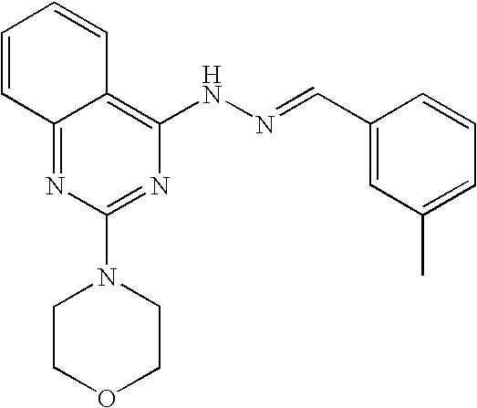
C1=CC=CC2=C(NN=CC3=CC(C)=CC=C3)N=C(N3CCOCC3)N=C12
